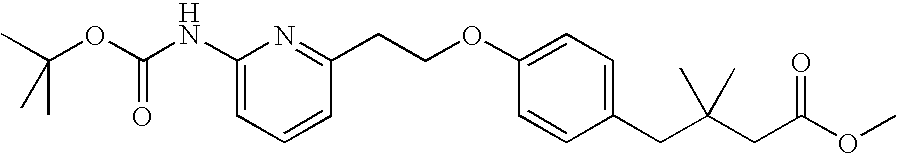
C1(OCCC2=NC(NC(OC(C)(C)C)=O)=CC=C2)=CC=C(CC(CC(OC)=O)(C)C)C=C1
